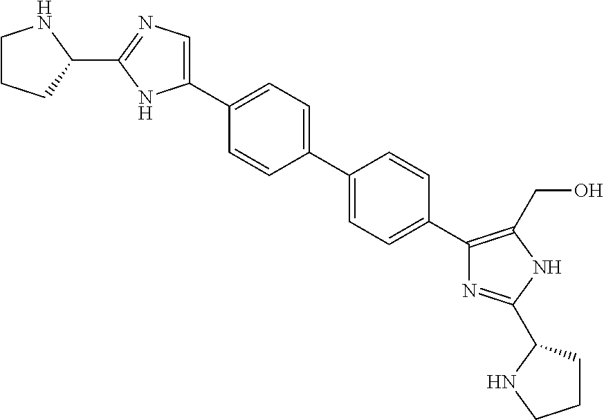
C1(C2=CC=C(C3=CC=C(C4=C(CO)NC(C5CCCN5)=N4)C=C3)C=C2)=CN=C(C2NCCC2)N1
